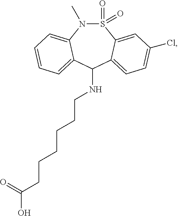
S1(=O)(=O)N(C)C2=CC=CC=C2C(NCCCCCCC(O)=O)C2=CC=C(Cl)C=C12
